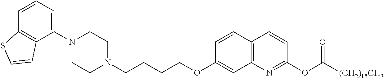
C1=CC2=C(C(N3CCN(CCCCOC4=CC5=C(C=C4)C=CC(OC([(CH2)15CH3])=O)=N5)CC3)=C1)C=CS2
